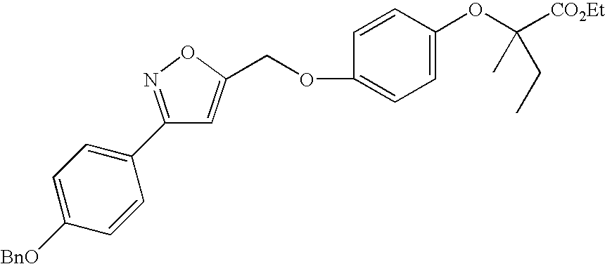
C1=C([BnO])C=CC(C2=NOC(COC3=CC=C(OC([CO2Et])(C)CC)C=C3)=C2)=C1
